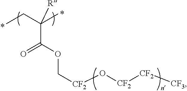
CCC(C)(C(=O)OC[CF2]O[CF2][CF2][CF3])[R]
